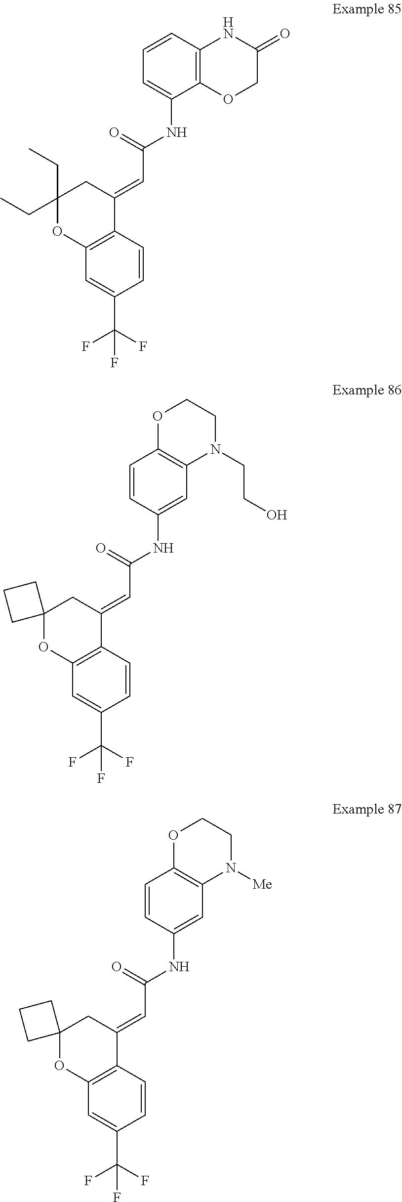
C12=C(C=CC(C(F)(F)F)=C1)C(=CC(NC1=CC=CC3=C1OCC(=O)N3)=O)CC(CC)(CC)O2.C12=C(C=CC(C(F)(F)F)=C1)C(=CC(NC1=CC3=C(C=C1)OCCN3[Me])=O)CC1(O2)CCC1.C12=C(C=CC(C(F)(F)F)=C1)C(=CC(NC1=CC3=C(C=C1)OCCN3CCO)=O)CC1(O2)CCC1
